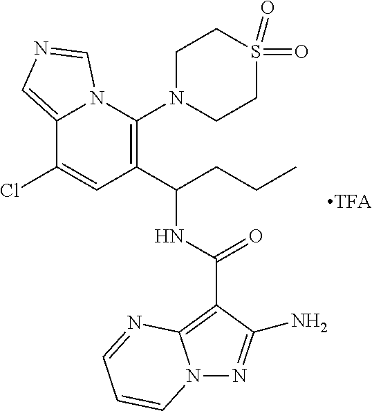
C12=CN=CN1C(N1CCS(=O)(=O)CC1)=C(C(NC(=O)C1=C3N(N=C1N)C=CC=N3)CCC)C=C2Cl
